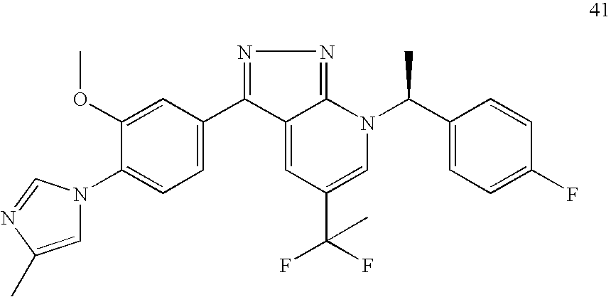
C1(N2C=C(C)N=C2)=CC=C(C2=NN=C3C2=CC(C(F)(F)C)=CN3C(C)C2=CC=C(F)C=C2)C=C1OC
